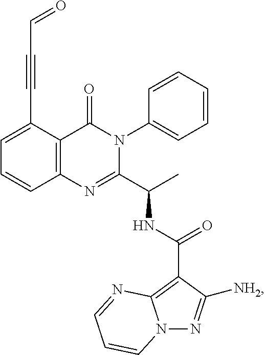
C1(C#CC=O)=CC=CC2=C1C(=O)N(C1=CC=CC=C1)C(C(C)NC(C1=C3N(N=C1[NH2])C=CC=N3)=O)=N2
